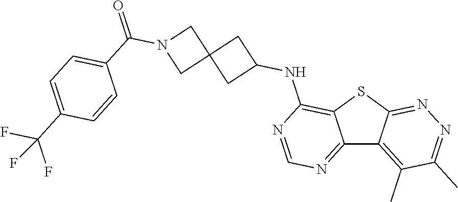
C12=NC=NC(NC3CC4(C3)CN(C(=O)C3=CC=C(C(F)(F)F)C=C3)C4)=C1SC1=NN=C(C)C(C)=C21
